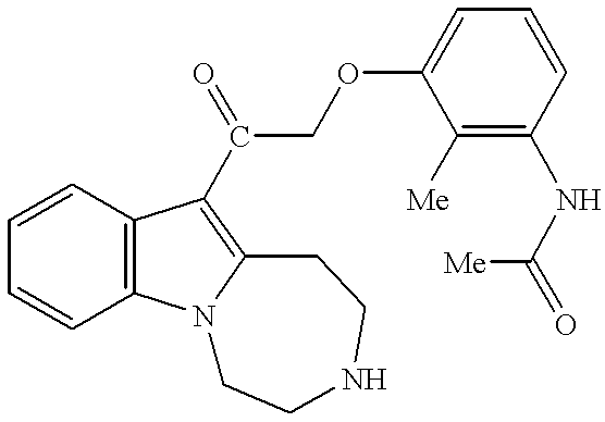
C1=CC2=C(C=C1)N1C(=C2C(=O)COC2=CC=CC(NC([Me])=O)=C2[Me])CCNCC1
